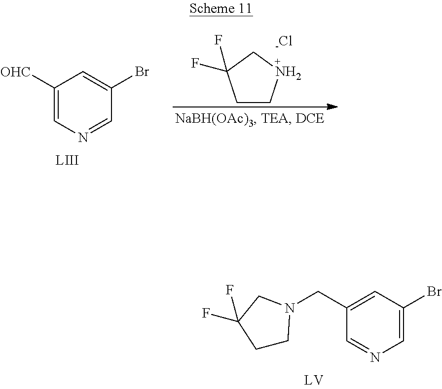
C1([OHC])=CN=CC(Br)=C1.C1CNCC1(F)F.C1(CN2CCC(F)(F)C2)=CC(Br)=CN=C1
